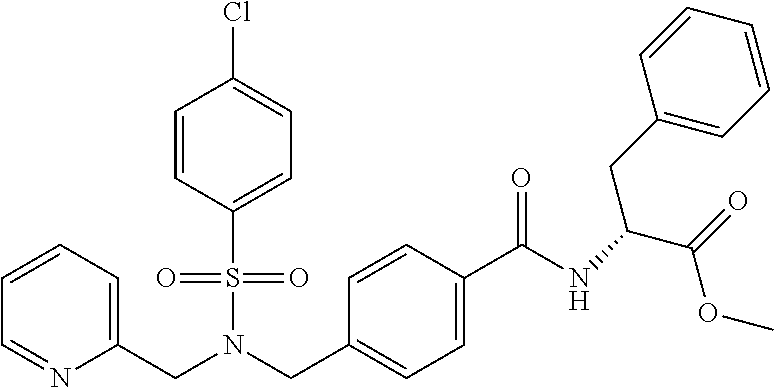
C(N(CC1=CC=C(C(NC(C(=O)OC)CC2=CC=CC=C2)=O)C=C1)S(=O)(=O)C1=CC=C(Cl)C=C1)C1=CC=CC=N1
